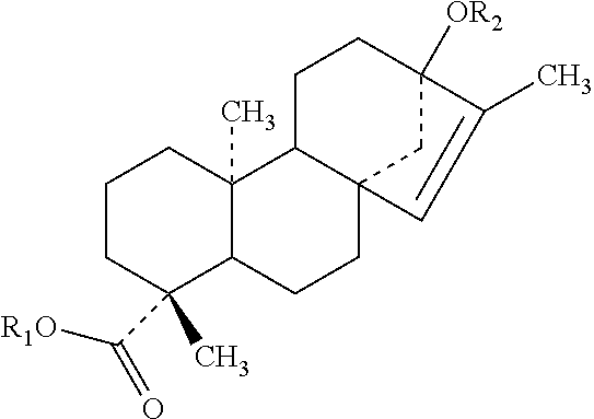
C1CC(C([R1O])=O)(C)C2C(C)(C1)C1C3(CC2)CC([OR2])(CC1)C(C)=C3
